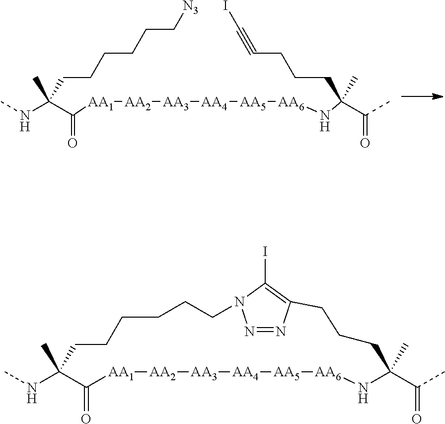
CNC(C(=O)[AA1][AA2][AA3][AA4][AA5][AA6]NC(C(C)=O)(C)CCCC#CI)(CCCCCC[N3])C.CNC1(C)C(=O)[AA1][AA2][AA3][AA4][AA5][AA6]NC(C(C)=O)(C)CCCC2=C(I)N(N=N2)CCCCCC1
